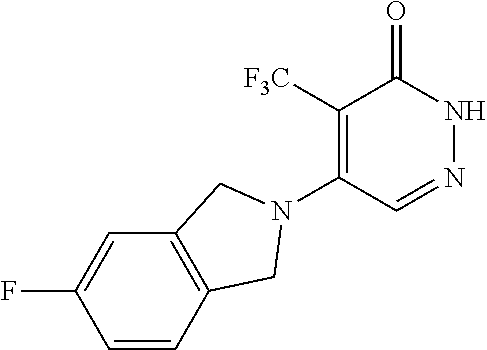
C1([F3C])=C(N2CC3=C(C=C(F)C=C3)C2)C=NNC1=O
